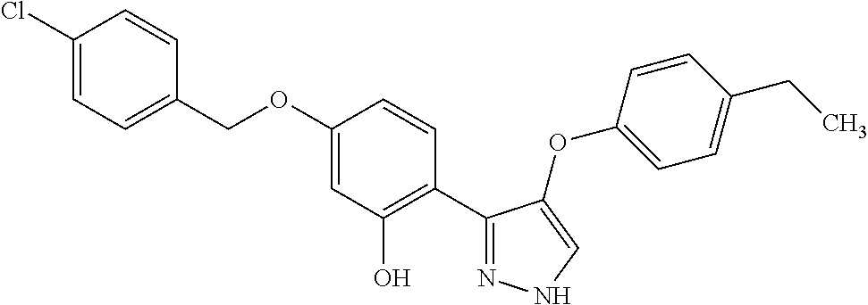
C1=CC(Cl)=CC=C1COC1=CC(O)=C(C2=NNC=C2OC2=CC=C(CC)C=C2)C=C1
